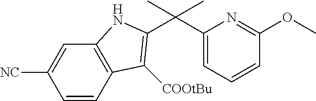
C1(C(C2=CC=CC(OC)=N2)(C)C)=C([COOtBu])C2=C(N1)C=C([NC])C=C2
